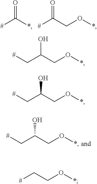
[#]C(*)=O.[#]C(CO*)=O.[#]CC(CO*)O.[#]CC(CO*)O.[#]CC(CO*)O.[#]CCO*
